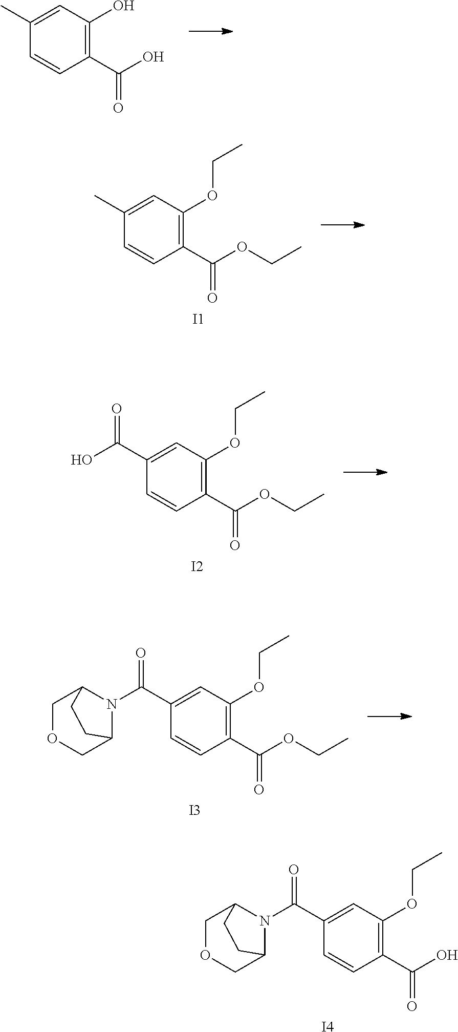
C1=C(C)C=CC(C(O)=O)=C1O.C1=C(C)C=CC(C(OCC)=O)=C1OCC.[I1].C1=C(C(O)=O)C=CC(C(OCC)=O)=C1OCC.[I2].C1=C(C(N2C3COCC2CC3)=O)C=CC(C(OCC)=O)=C1OCC.[I3].C1=C(C(N2C3COCC2CC3)=O)C=CC(C(O)=O)=C1OCC.[I4]
